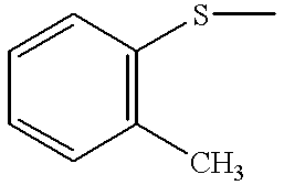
C1=CC(C)=C(SC)C=C1
